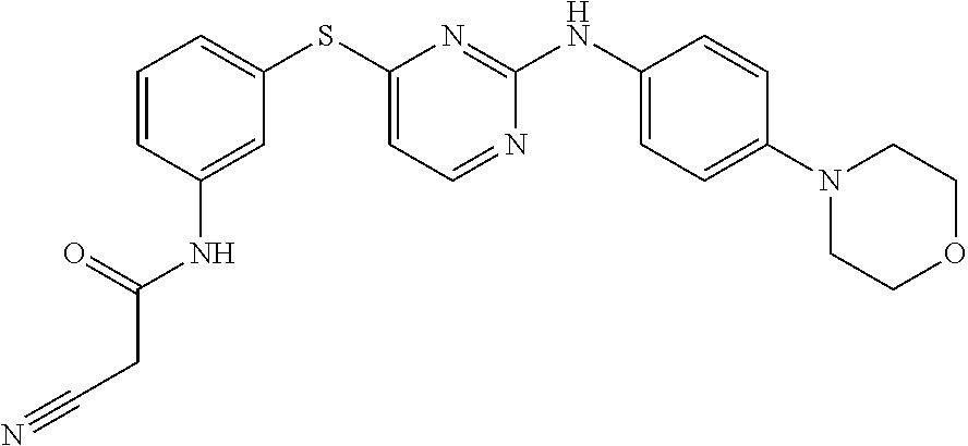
C1=CC(NC(=O)CC#N)=CC(SC2=CC=NC(NC3=CC=C(N4CCOCC4)C=C3)=N2)=C1
